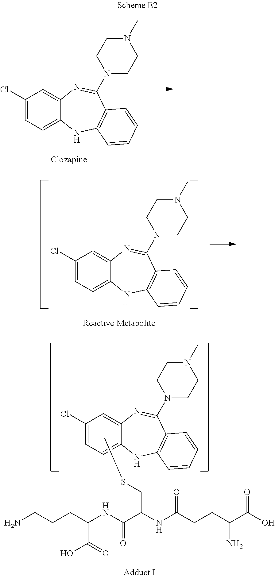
C1(Cl)=CC=C2C(=C1)N=C(N1CCN(C)CC1)C1=C(N2)C=CC=C1.C1(Cl)=CC=C2C(=C1)N=C(N1CCN(C)CC1)C1=C(N2)C=CC=C1.C1(Cl)=CC=C2C(=C1)N=C(N1CCN(C)CC1)C1=C(N2)C=CC=C1.S(CC(C(NC(CCCN)C(O)=O)=O)NC(CCC(C(O)=O)N)=O)C
